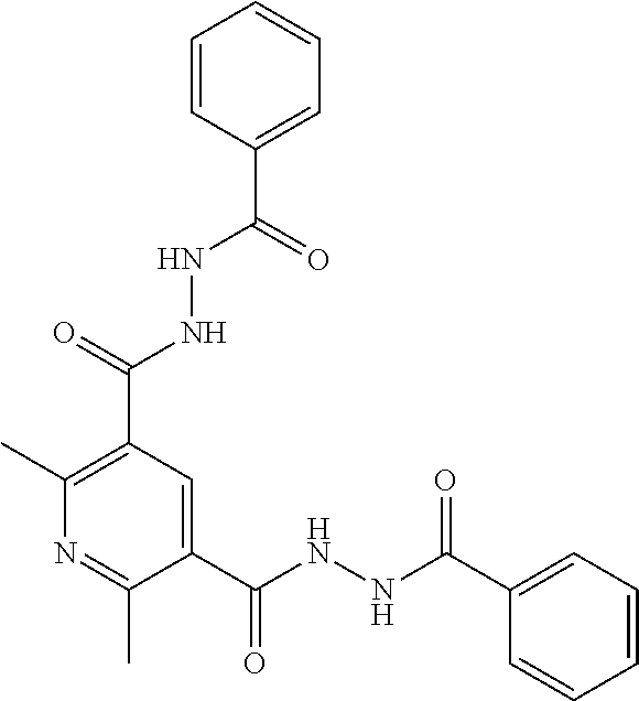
C1(C(NNC(C2=CC=CC=C2)=O)=O)=CC(C(NNC(C2=CC=CC=C2)=O)=O)=C(C)N=C1C
